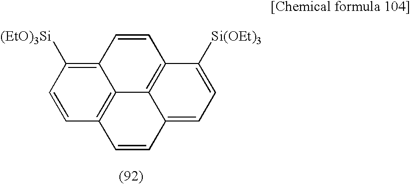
C12=C([(EtO)3Si])C=CC3=C1C1=C(C=C2)C([Si(OEt)3])=CC=C1C=C3
